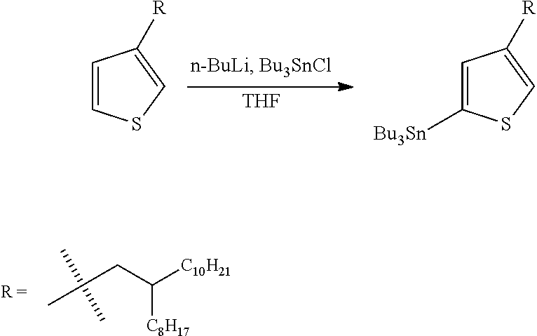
CC(C)(CC([C8H17])[C10H21])C.C1=CSC=C1[R].C1=C([Bu3Sn])SC=C1[R].[THF]
